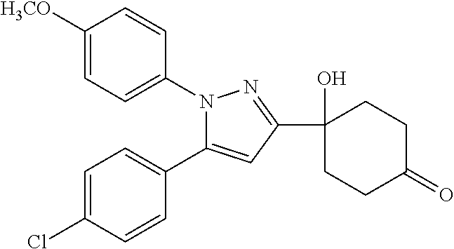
C1=C([H3CO])C=CC(N2C(C3=CC=C(Cl)C=C3)=CC(C3(O)CCC(=O)CC3)=N2)=C1
